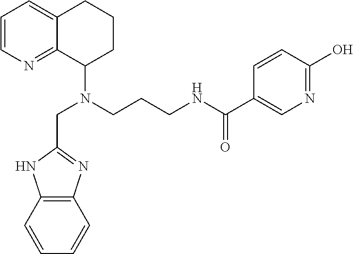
C1=CN=C2C(=C1)CCCC2N(CCCNC(C1=CN=C(O)C=C1)=O)CC1=NC2=C(N1)C=CC=C2
